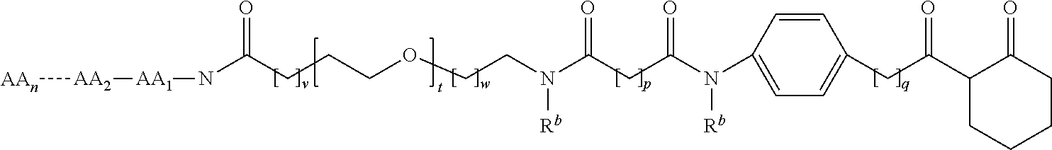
[AAn][AA2][AA1]NC(CCCOCCN(C(CC(N(C1=CC=C(CC(C2CCCCC2=O)=O)C=C1)[Rb])=O)=O)[Rb])=O
